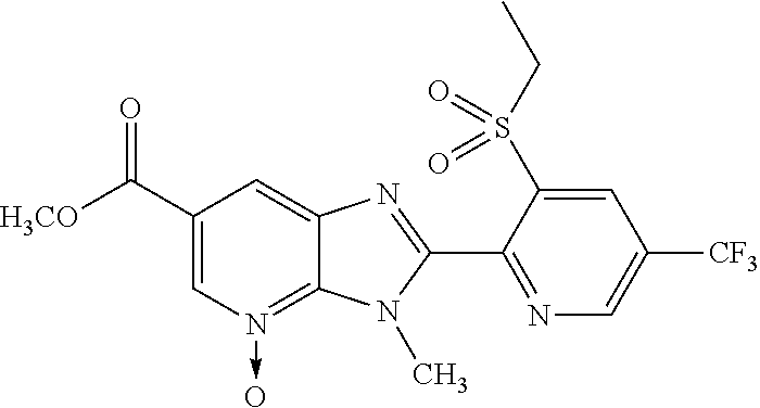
C1(C([H3CO])=O)=CN(->O)=C2C(=C1)N=C(C1=NC=C([CF3])C=C1S(CC)(=O)=O)N2C
